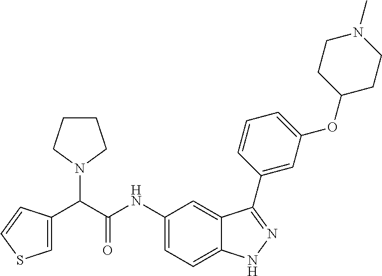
C1(NC(C(N2CCCC2)C2=CSC=C2)=O)=CC=C2C(=C1)C(C1=CC(OC3CCN(C)CC3)=CC=C1)=NN2
